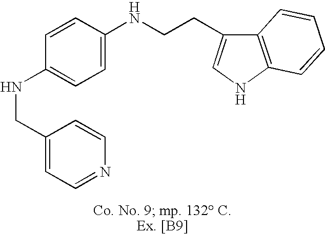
C1(CNC2=CC=C(NCCC3=CNC4=C3C=CC=C4)C=C2)=CC=NC=C1
